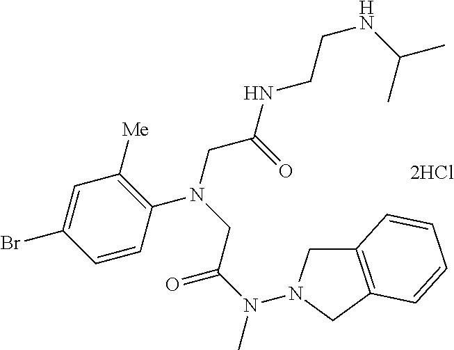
[2HCl].C1=CC(Br)=CC([Me])=C1N(CC(NCCNC(C)C)=O)CC(N(C)N1CC2=C(C1)C=CC=C2)=O
